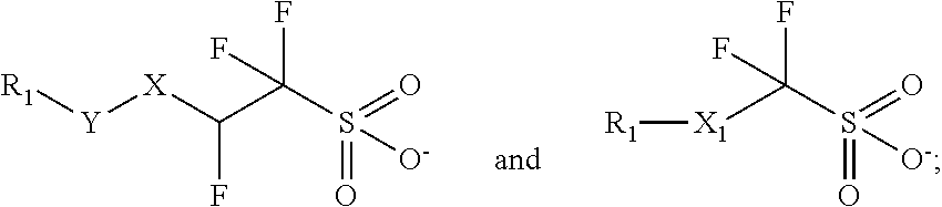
[R1][Y][X]C(C(S(=O)(=O)[O-])(F)F)F.[X1](C(S(=O)(=O)[O-])(F)F)[R1]
